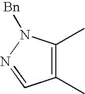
C1(C)=C(C)C=NN1[Bn]
